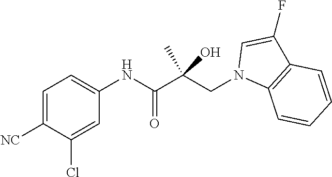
C1=C([NC])C(Cl)=CC(NC(C(CN2C3=C(C(F)=C2)C=CC=C3)(C)O)=O)=C1
